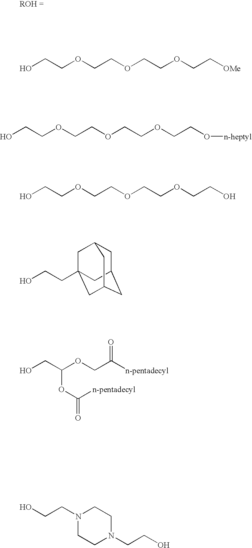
OCCOCCOCCOCC[OMe].OCCOCCOCCOCCO[n-heptyl].OCCOCCOCCOCCO.OCCC12CC3CC(CC(C1)C3)C2.OCC(OCC([n-pentadecyl])=O)OC([n-pentadecyl])=O.N1(CCO)CCN(CCO)CC1
